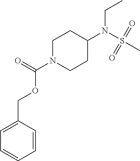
C1=CC=CC(COC(N2CCC(N(CC)S(=O)(=O)C)CC2)=O)=C1
